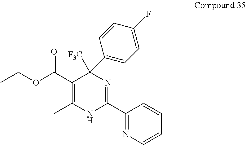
CCOC(C1=C(C)NC(C2=NC=CC=C2)=NC1([F3C])C1=CC=C(F)C=C1)=O
